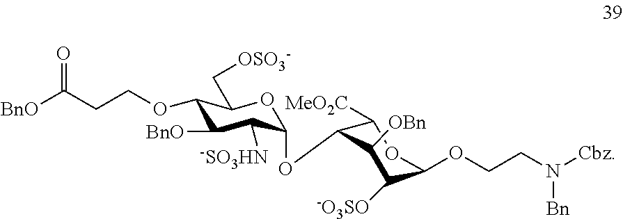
O1C(OC2C([MeO2C])OC(OCCN([Cbz])[Bn])C([-O3SO])C2[OBn])C([-SO3HN])C([BnO])C(OCCC([BnO])=O)C1C[OSO3-]
